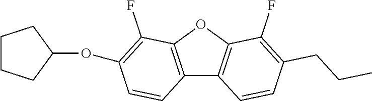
C12=C(OC3=C1C=CC(CCC)=C3F)C(F)=C(OC1CCCC1)C=C2
